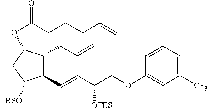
C1(C=CC(COC2=CC([CF3])=CC=C2)[OTES])C(CC=C)C(OC(CCCC=C)=O)CC1[TBSO]
